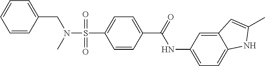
C1(C(=O)NC2=CC=C3C(=C2)C=C(C)N3)=CC=C(S(N(C)CC2=CC=CC=C2)(=O)=O)C=C1
